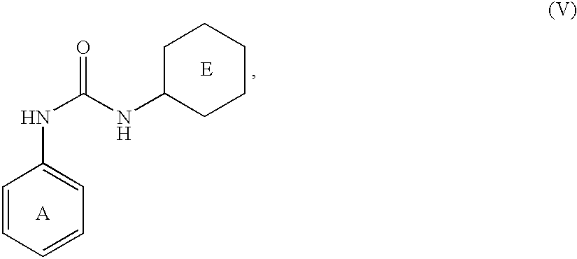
C1=CC=CC=C1NC(NC1CCCCC1)=O.[A]
